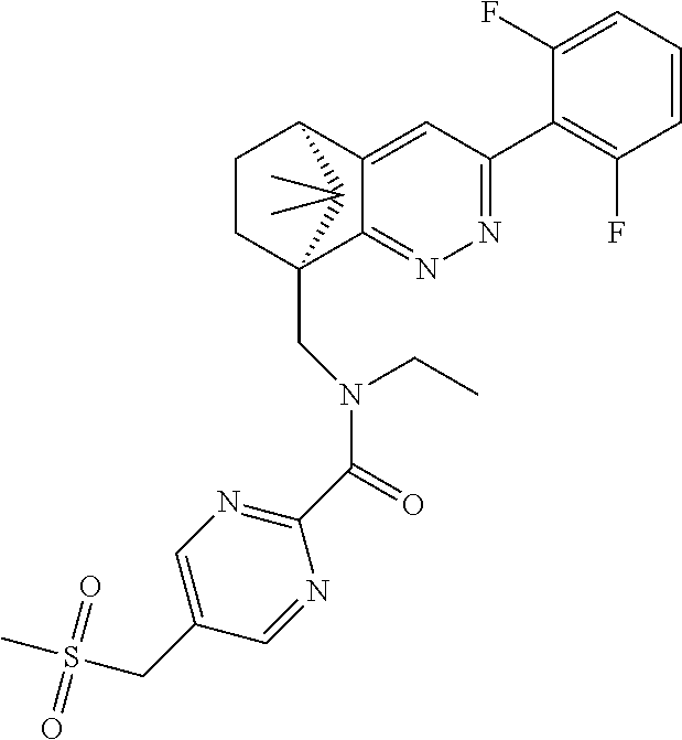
C12=CC(C3=C(F)C=CC=C3F)=NN=C1C1(CN(C(C3=NC=C(CS(C)(=O)=O)C=N3)=O)CC)CCC2C1(C)C
